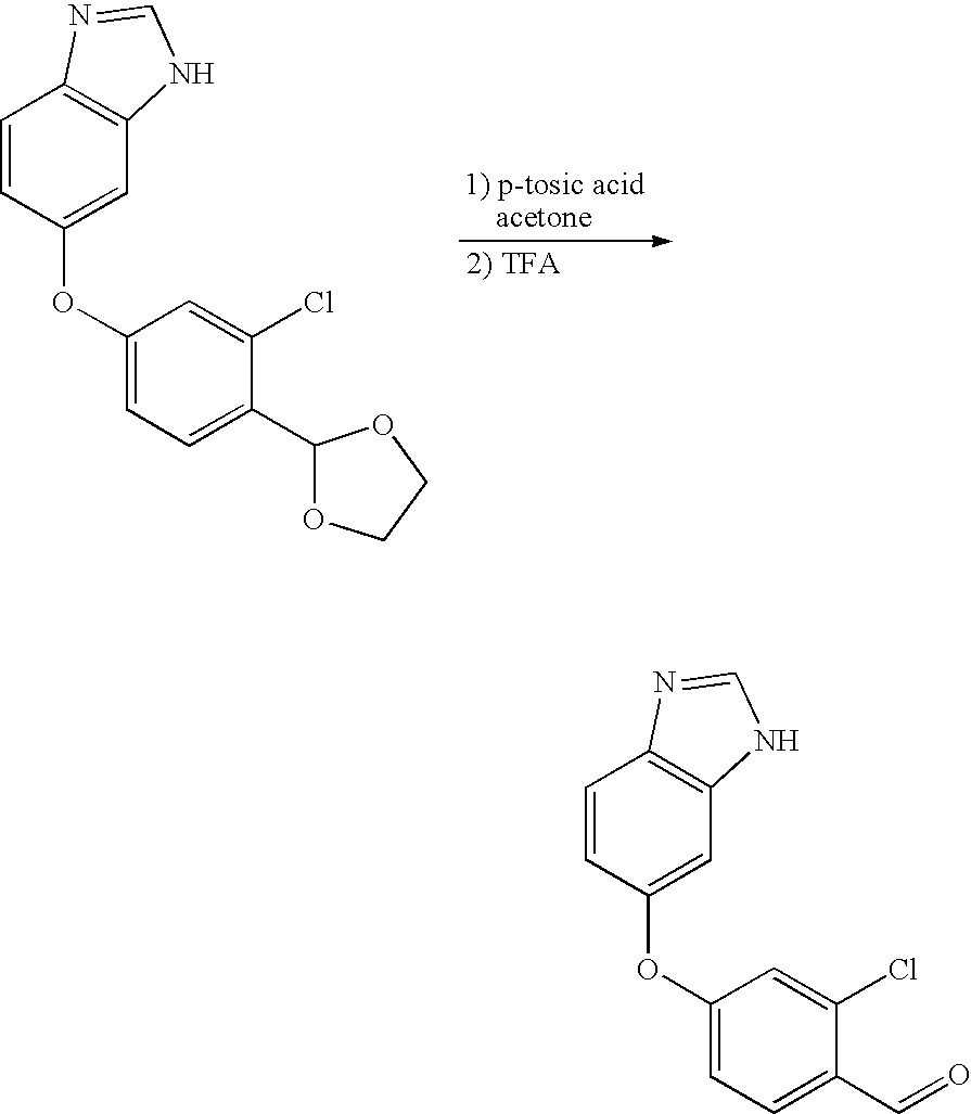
C1=CC(OC2=CC=C(C3OCCO3)C(Cl)=C2)=CC2=C1N=CN2.C1=CC(OC2=CC=C(C=O)C(Cl)=C2)=CC2=C1N=CN2
